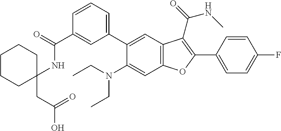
C1=CC=C(C2=CC3=C(C=C2N(CC)CC)OC(C2=CC=C(F)C=C2)=C3C(=O)NC)C=C1C(=O)NC1(CC(O)=O)CCCCC1
